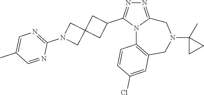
N1=C2N(C(C3CC4(C3)CN(C3=NC=C(C)C=N3)C4)=N1)C1=C(CN(C3(C)CC3)C2)C=C(Cl)C=C1
